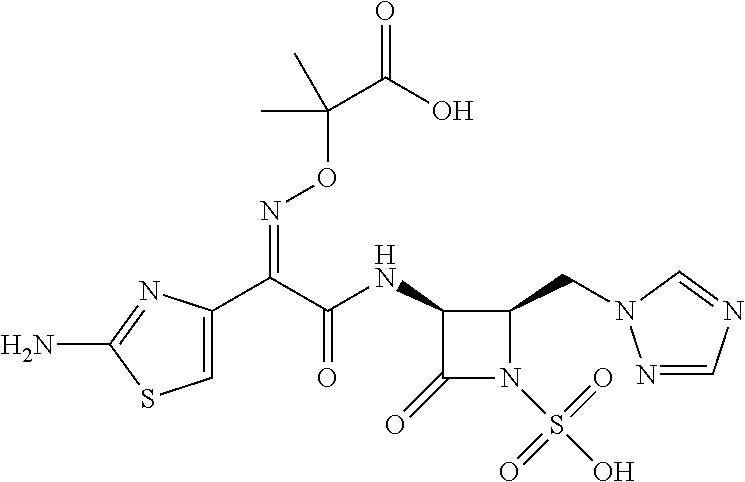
C1=C(C(C(NC2C(=O)N(S(O)(=O)=O)C2CN2N=CN=C2)=O)=NOC(C(=O)O)(C)C)N=C(N)S1
